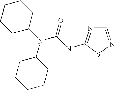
N(C1CCCCC1)(C1CCCCC1)C(NC1=NC=NS1)=O
